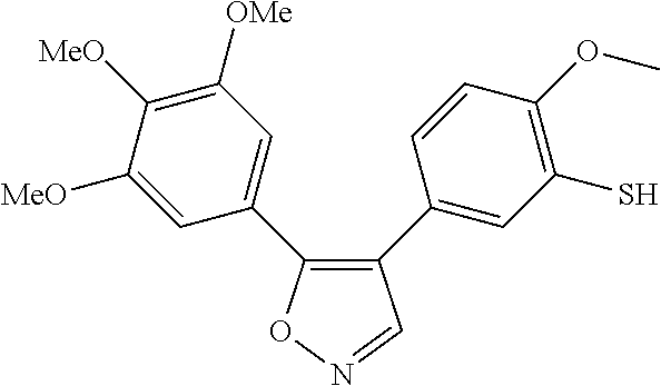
C1(C2=CC(S)=C(OC)C=C2)=C(C2=CC([OMe])=C([MeO])C([MeO])=C2)ON=C1
